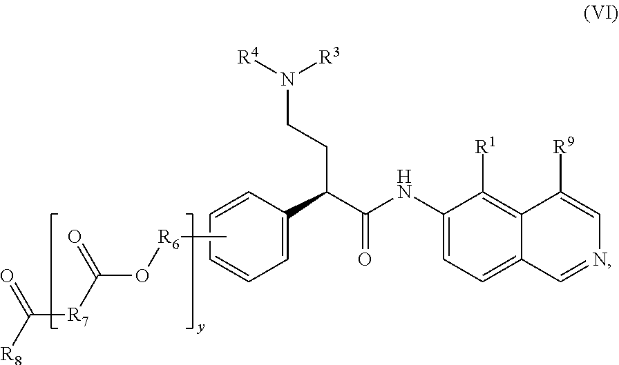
C[R6]OC([R7]C([R8])=O)=O.C1=C(C(C(NC2=CC=C3C=NC=C([R9])C3=C2[R1])=O)CCN([R4])[R3])C=CC=C1
